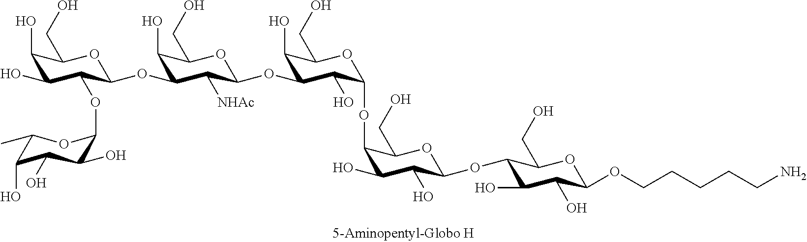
C1(O)C(OC2C([NHAc])C(OC3C(OC4C(O)C(O)C(O)C(C)O4)C(O)C(O)C(CO)O3)C(O)C(CO)O2)C(O)C(OC2C(O)C(O)C(OC3C(O)C(O)C(OCCCCCN)OC3CO)OC2CO)OC1CO
